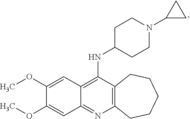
C12=C(N=C3C(=C1NC1CCN(C4CC4)CC1)C=C(OC)C(OC)=C3)CCCCC2
